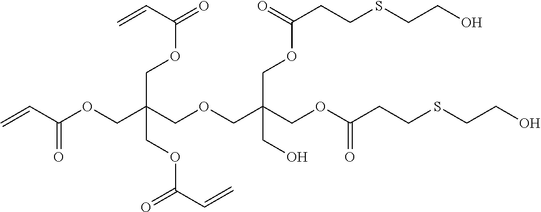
C=CC(OCC(COCC(COC(CCSCCO)=O)(COC(CCSCCO)=O)CO)(COC(=O)C=C)COC(C=C)=O)=O
